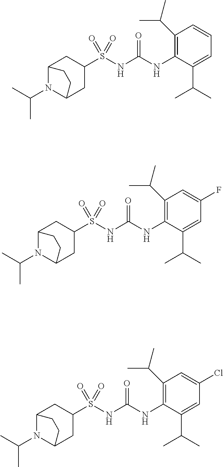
C1(S(NC(NC2=C(C(C)C)C=CC=C2C(C)C)=O)(=O)=O)CC2N(C(C)C)C(C1)CC2.C1(S(NC(NC2=C(C(C)C)C=C(F)C=C2C(C)C)=O)(=O)=O)CC2N(C(C)C)C(C1)CC2.C1(S(NC(NC2=C(C(C)C)C=C(Cl)C=C2C(C)C)=O)(=O)=O)CC2N(C(C)C)C(C1)CC2
